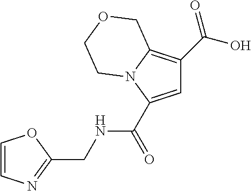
C1=C(C(NCC2=NC=CO2)=O)N2C(=C1C(O)=O)COCC2
